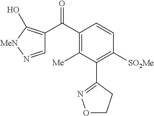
C1(C(C2=C(O)[MeN]N=C2)=O)=C([Me])C(C2=NOCC2)=C([SO2Me])C=C1
